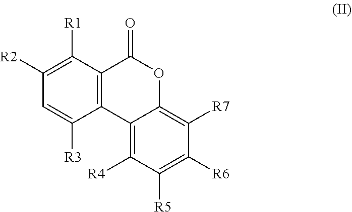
C12=C(C([R1])=C([R2])C=C1[R3])C(=O)OC1=C([R7])C([R6])=C([R5])C([R4])=C21
